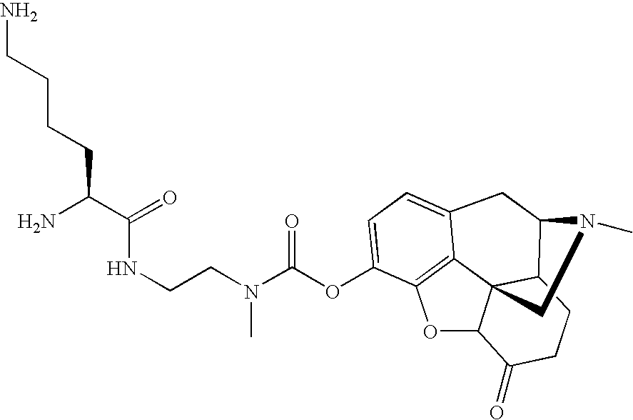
C(N(C(OC1=CC=C2C3=C1OC1C34C(C(C2)N(C)C4)CCC1=O)=O)C)CNC(=O)C(N)CCCCN
